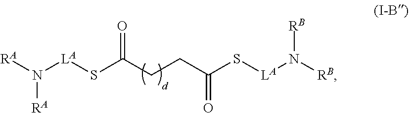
[RA]N([LA]SC(CCC(S[LA]N([RB])[RB])=O)=O)[RA]
